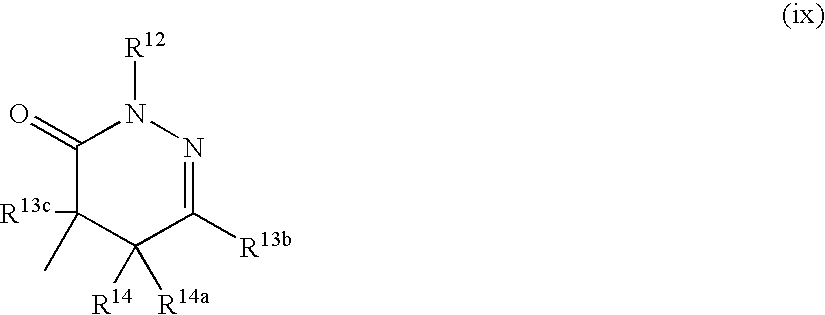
C1([R13b])=NN([R12])C(=O)C(C)([R13c])C1([R14a])[R14]
